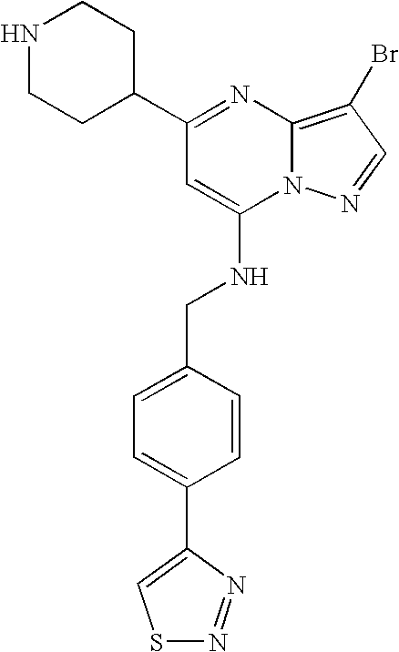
C1(C2CCNCC2)=NC2=C(Br)C=NN2C(NCC2=CC=C(C3=CSN=N3)C=C2)=C1
